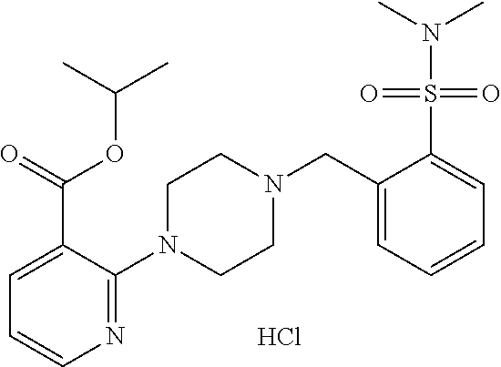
N1=C(N2CCN(CC3=CC=CC=C3S(N(C)C)(=O)=O)CC2)C(C(=O)OC(C)C)=CC=C1.Cl
